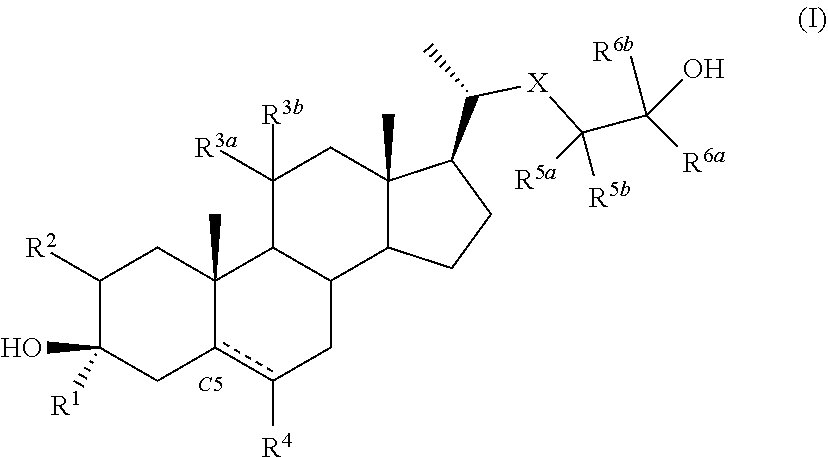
C1([R2])C(O)([R1])Cc2c([R4])CC3C(C2(C)C1)C([R3a])([R3b])CC1(C)C3CCC1C(C)[X]C(C([R6b])(O)[R6a])([R5b])[R5a].[C5]
